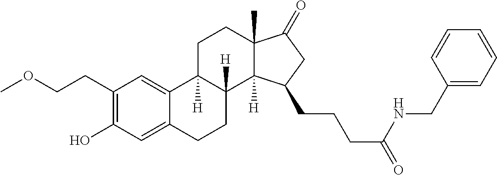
C1(CCOC)=C(O)C=C2C(=C1)C1([H])C([H])(CC2)C2([H])C(C)(CC1)C(=O)CC2CCCC(NCC1=CC=CC=C1)=O
